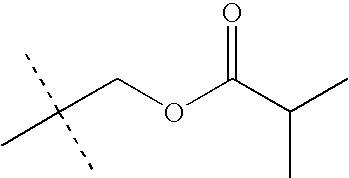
CC(COC(C(C)C)=O)(C)C
